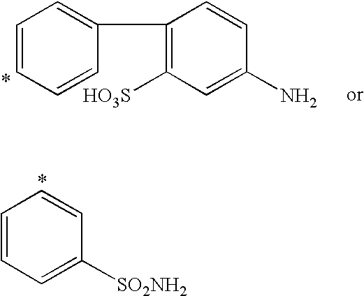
C1=CC=CC(C2=C([HO3S])C=C(N)C=C2)=C1.C1=CC=C([SO2NH2])C=C1
